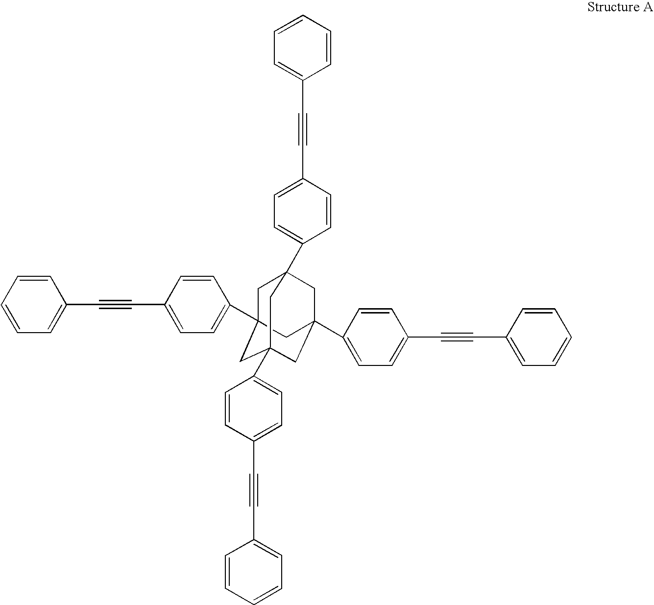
C1=CC=CC=C1C#CC1=CC=C(C23CC4(C5=CC=C(C#CC6=CC=CC=C6)C=C5)CC(C5=CC=C(C#CC6=CC=CC=C6)C=C5)(CC(C5=CC=C(C#CC6=CC=CC=C6)C=C5)(C2)C4)C3)C=C1
